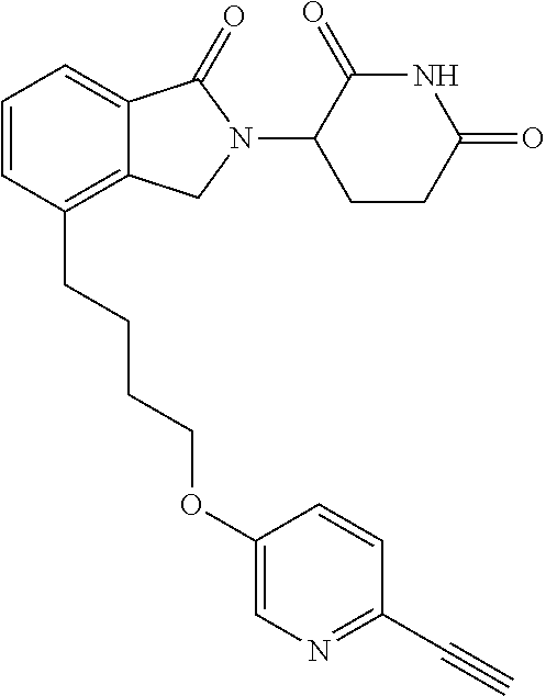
C1=CC(CCCCOC2=CN=C(C#C)C=C2)=C2C(=C1)C(=O)N(C1CCC(=O)NC1=O)C2
